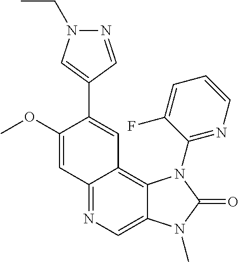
C12=NC=C3C(=C1C=C(C1=CN(CC)N=C1)C(OC)=C2)N(C1=NC=CC=C1F)C(=O)N3C
